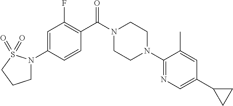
C1=C(N2CCCS2(=O)=O)C=CC(C(N2CCN(C3=NC=C(C4CC4)C=C3C)CC2)=O)=C1F
